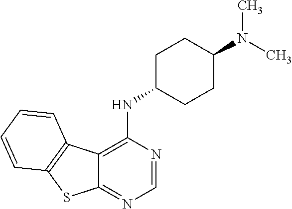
C12=C(NC3CCC(N(C)C)CC3)N=CN=C1SC1=C2C=CC=C1
